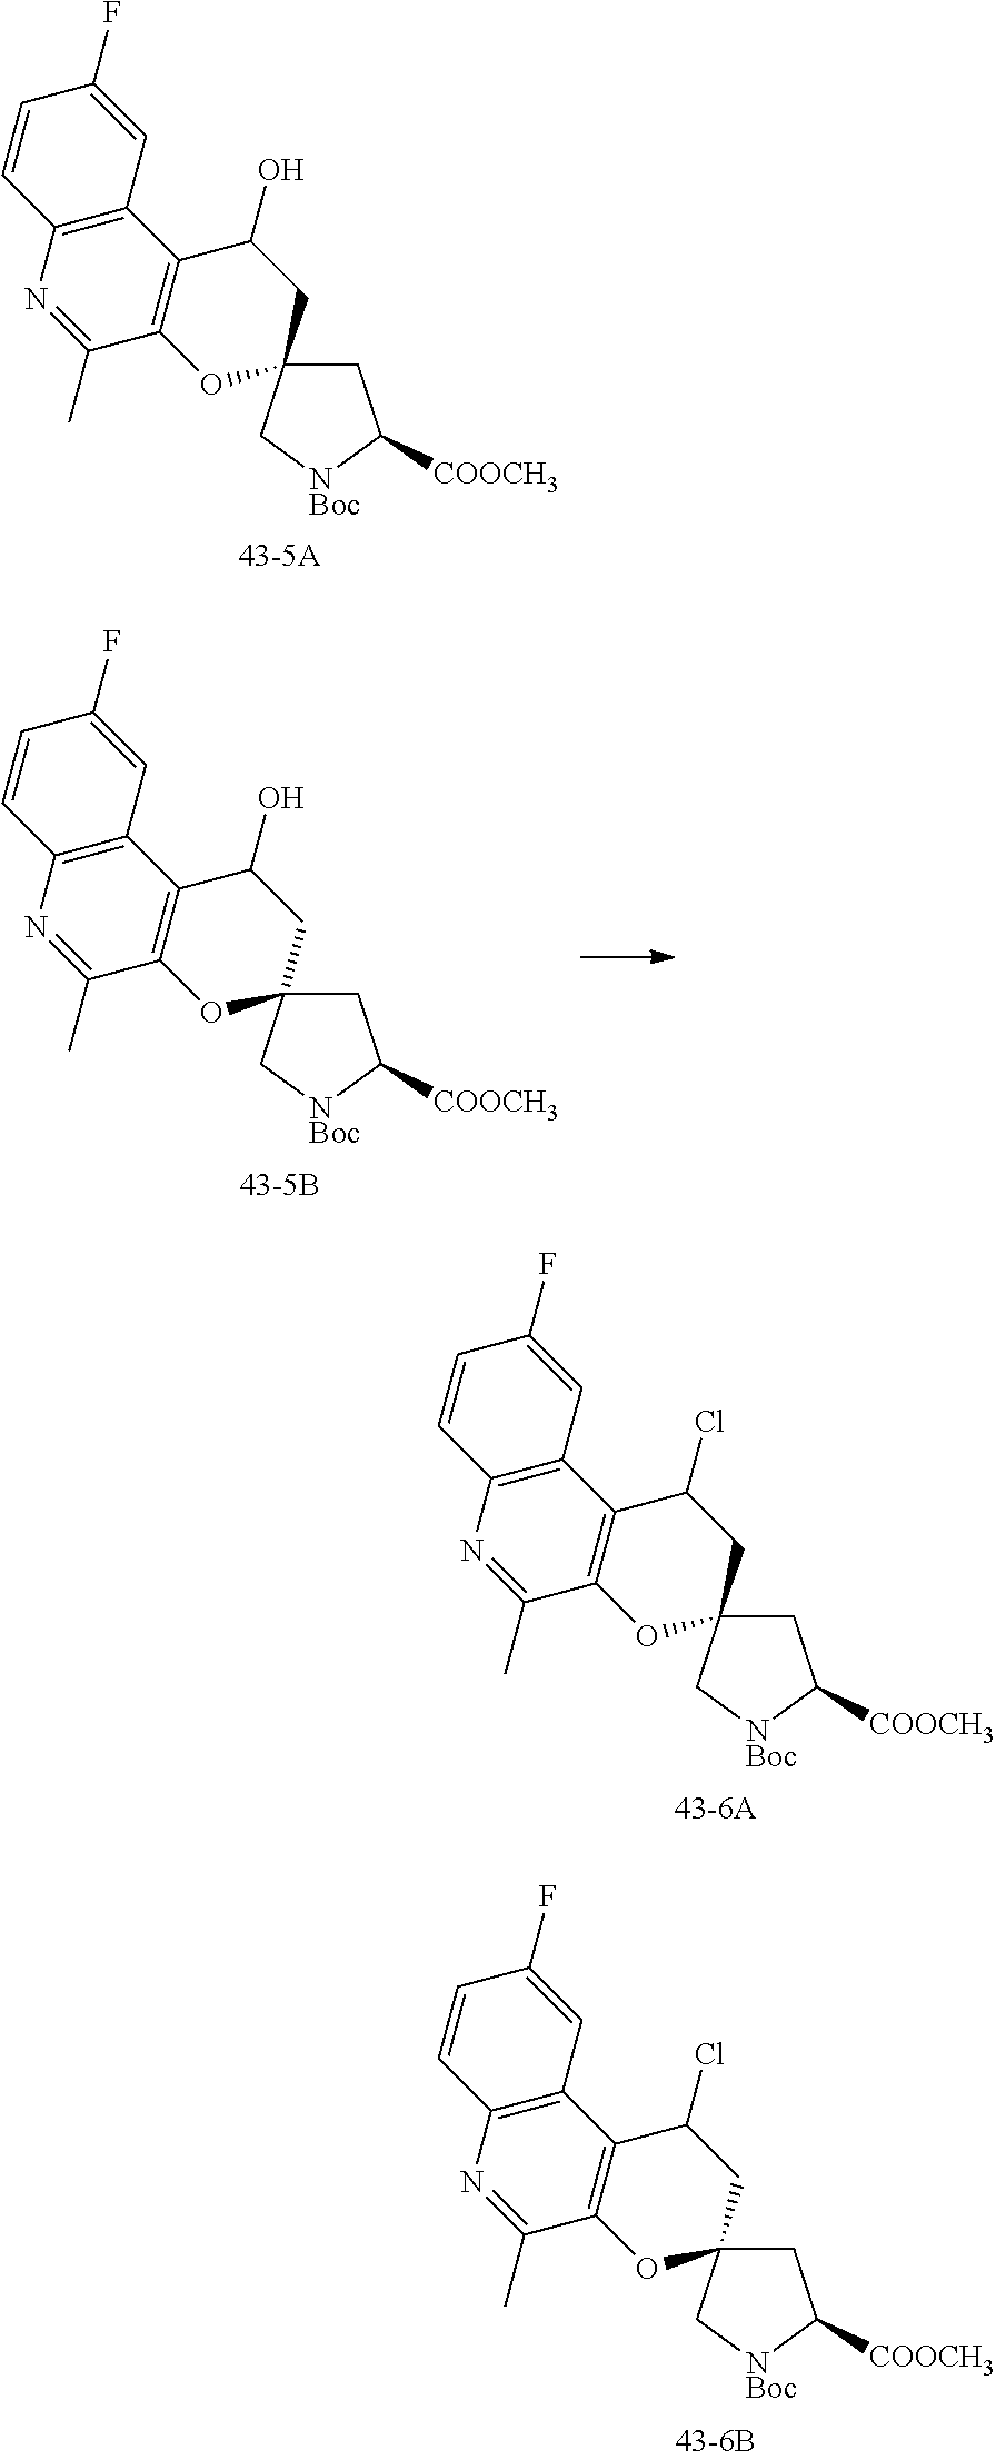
C1C2(C[NBoc]C1[COOCH3])CC(O)C1=C(O2)C(C)=NC2=C1C=C(F)C=C2.C1C2(C[NBoc]C1[COOCH3])CC(O)C1=C(O2)C(C)=NC2=C1C=C(F)C=C2.C1C2(C[NBoc]C1[COOCH3])CC(Cl)C1=C(O2)C(C)=NC2=C1C=C(F)C=C2.C1C2(C[NBoc]C1[COOCH3])CC(Cl)C1=C(O2)C(C)=NC2=C1C=C(F)C=C2
